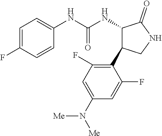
C1=C(F)C=CC(NC(NC2C(C3=C(F)C=C(N([Me])[Me])C=C3F)CNC2=O)=O)=C1
